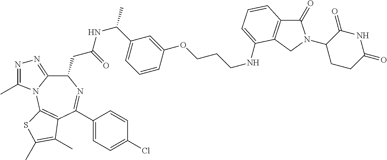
C1(CC(NC(C2=CC=CC(OCCCNC3=CC=CC4=C3CN(C3CCC(=O)NC3=O)C4=O)=C2)C)=O)C2=NN=C(C)N2C2=C(C(C3=CC=C(Cl)C=C3)=N1)C(C)=C(C)S2
